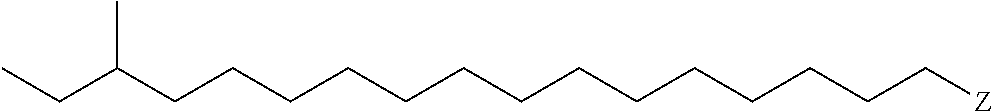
C(CCCCC[Z])CCCCCCCCC(CC)C
